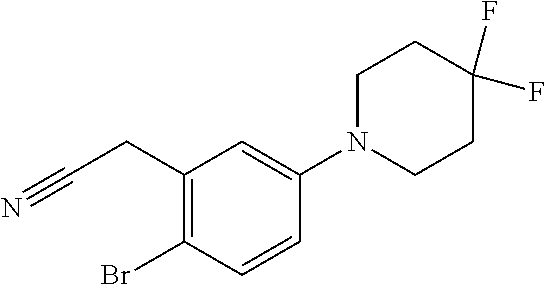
C1(CC#N)=C(Br)C=CC(N2CCC(F)(F)CC2)=C1
